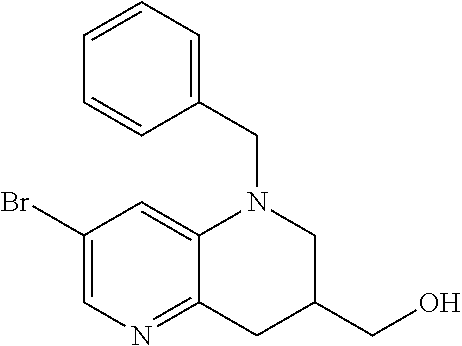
C1(Br)=CN=C2C(=C1)N(CC1=CC=CC=C1)CC(CO)C2
